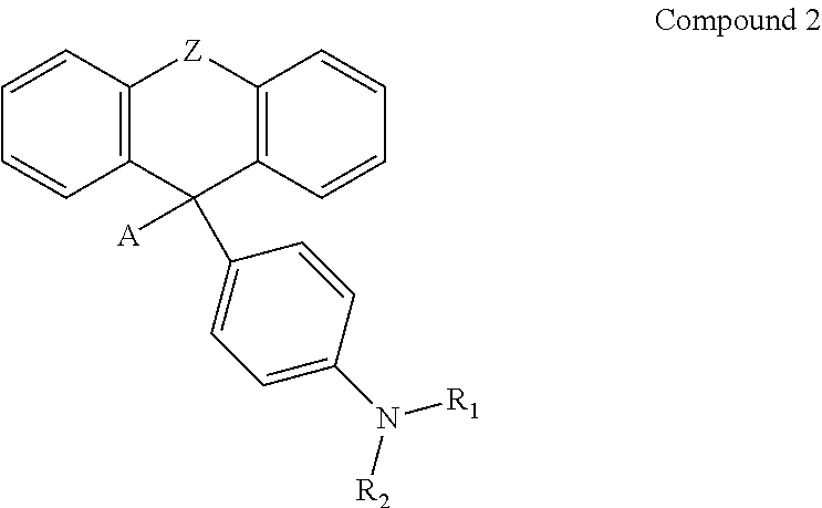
C1=CC=CC2=C1[Z]C1=C(C2([A])C2=CC=C(N([R1])[R2])C=C2)C=CC=C1
